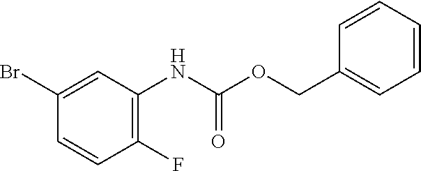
C1(F)=C(NC(OCC2=CC=CC=C2)=O)C=C(Br)C=C1
